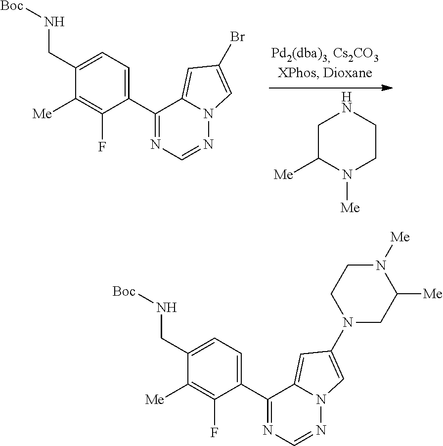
C1(C2=NC=NN3C2=CC(Br)=C3)=CC=C(CN[Boc])C([Me])=C1F.C1C([Me])N([Me])CCN1.C1(C2=NC=NN3C2=CC(N2CC([Me])N([Me])CC2)=C3)=CC=C(CN[Boc])C([Me])=C1F
